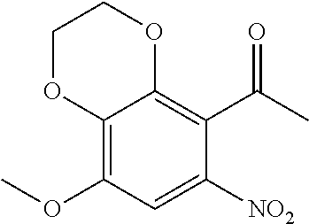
C12=C(OC)C=C([NO2])C(C(C)=O)=C1OCCO2
